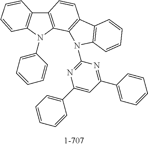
C12=C(C=CC=C1)N(C1=CC=CC=C1)C1=C2C=CC2=C1N(C1=NC(C3=CC=CC=C3)=CC(C3=CC=CC=C3)=N1)C1=C2C=CC=C1
